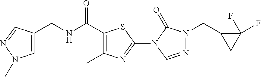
C1=C(CNC(C2=C(C)N=C(N3C(=O)N(CC4CC4(F)F)N=C3)S2)=O)C=NN1C
